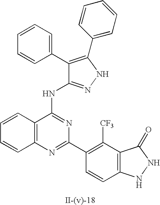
C12=C(N=C(C3=C([CF3])C4=C(C=C3)NNC4=O)N=C1NC1=NNC(C3=CC=CC=C3)=C1C1=CC=CC=C1)C=CC=C2
